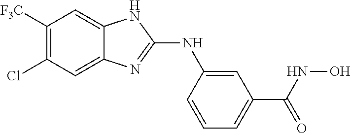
C1([F3C])=C(Cl)C=C2C(=C1)NC(NC1=CC(C(NO)=O)=CC=C1)=N2
